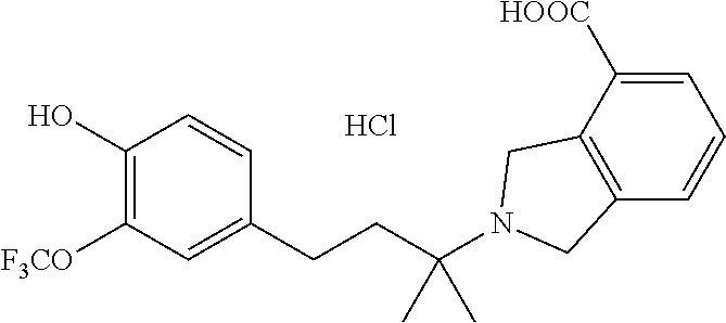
C1(O)=C([F3CO])C=C(CCC(N2CC3=C(C2)C([HOOC])=CC=C3)(C)C)C=C1.Cl
